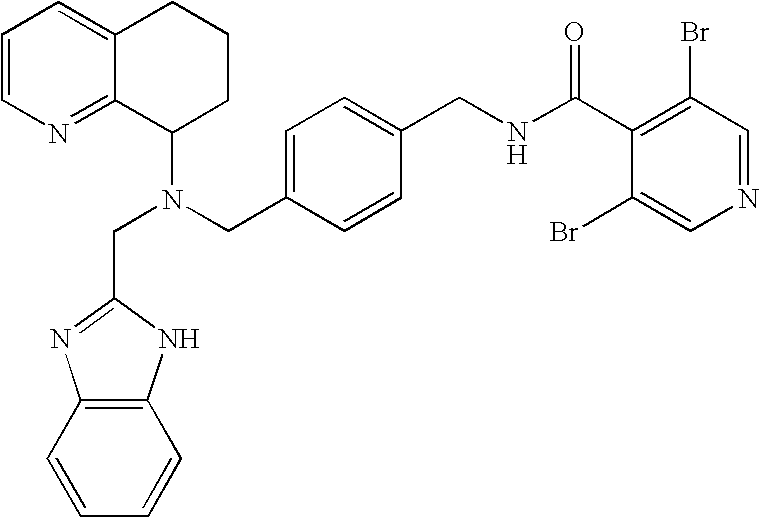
N(CC1=CC=C(CNC(C2=C(Br)C=NC=C2Br)=O)C=C1)(C1CCCC2=CC=CN=C12)CC1=NC2=C(C=CC=C2)N1
